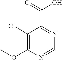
C1(Cl)=C(OC)N=CN=C1C(=O)O
